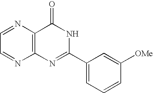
C1=NC2=C(N=C1)N=C(C1=CC=CC([OMe])=C1)NC2=O
